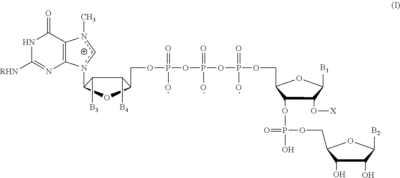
P(=O)(O)(OCC1C(O)C(O)C([B2])O1)OC1C(O[X])C([B1])OC1COP(OP(OP(OCC1OC(n2cn(C)C3=C2N=C([RHN])NC3=O)C([B3])C1[B4])(=O)O)(=O)O)(=O)O
